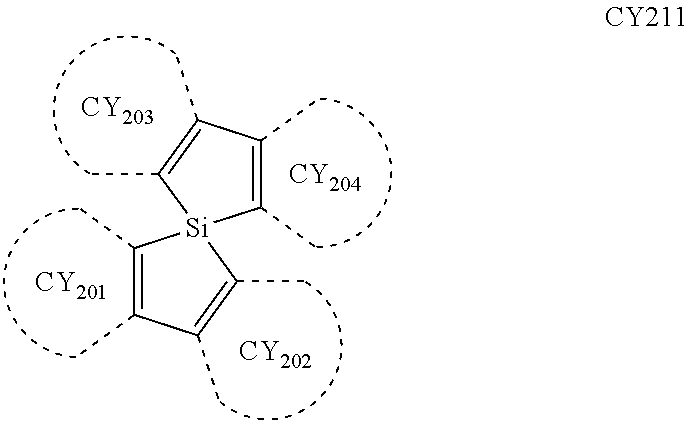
[CY202].[CY201].C1(C)=C(C)C(C)=C(C)[Si]12C(C)=C(C)C(C)=C2C.[CY203].[CY204]
